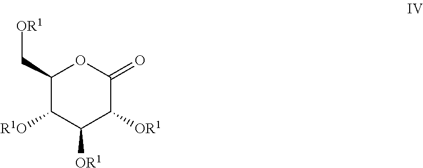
C1(C[OR1])C([R1O])C([OR1])C([OR1])C(=O)O1
